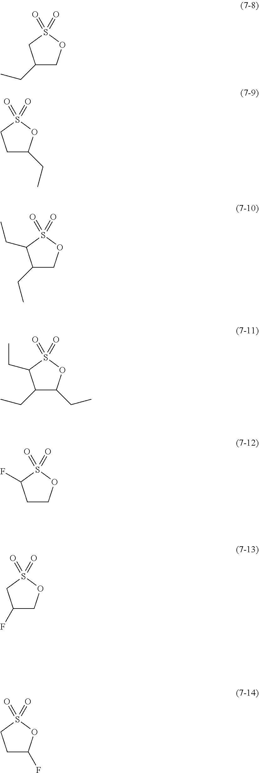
C1(CC)COS(=O)(=O)C1.C1C(CC)OS(=O)(=O)C1.C1(CC)COS(=O)(=O)C1CC.C1COS(=O)(=O)C1F.C1(F)COS(=O)(=O)C1.C1(CC)C(CC)OS(=O)(=O)C1CC.C1C(F)OS(=O)(=O)C1
